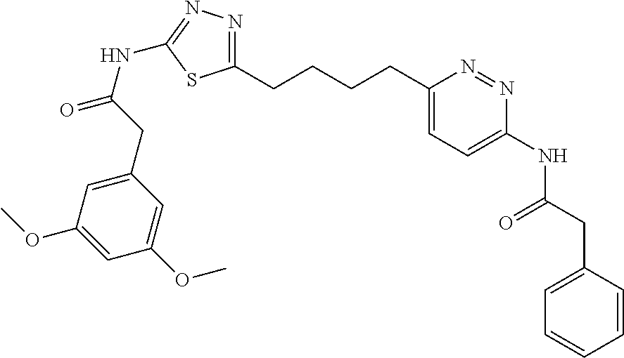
C1(CC(NC2=CC=C(CCCCC3=NN=C(NC(CC4=CC(OC)=CC(OC)=C4)=O)S3)N=N2)=O)=CC=CC=C1
